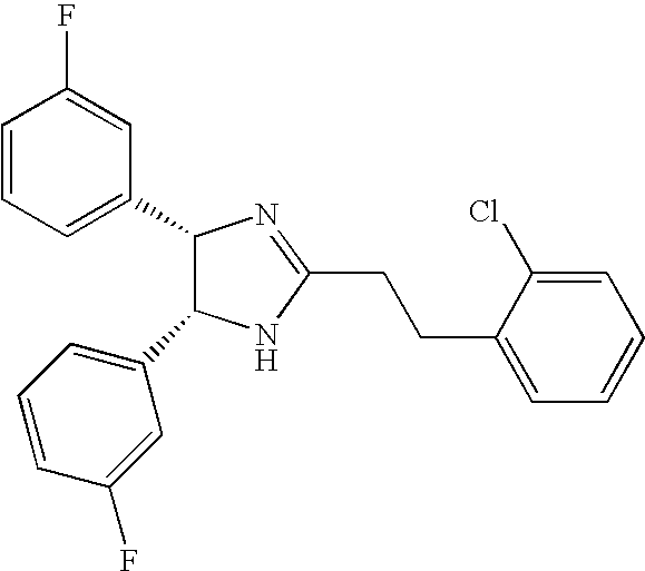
C1=CC=C(C2C(C3=CC=CC(F)=C3)NC(CCC3=CC=CC=C3Cl)=N2)C=C1F
